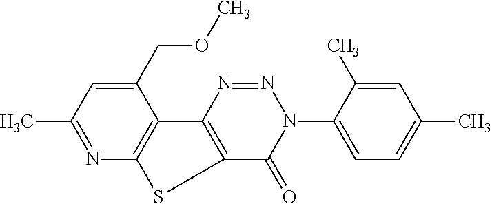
C1(COC)=CC(C)=NC2=C1C1=C(S2)C(=O)N(C2=CC=C(C)C=C2C)N=N1
